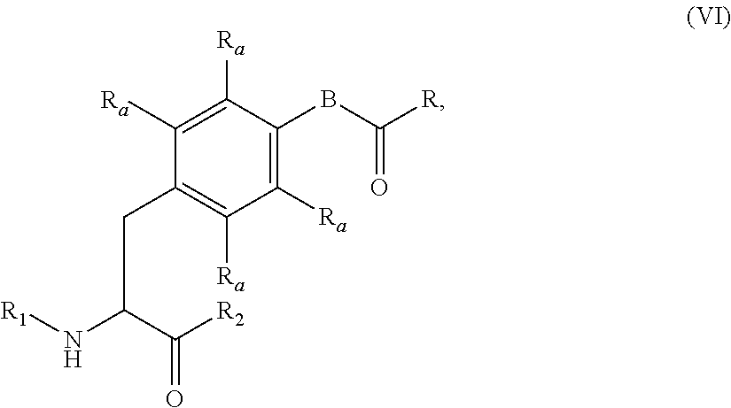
C(C(C([R2])=O)N[R1])C1=C([Ra])C([Ra])=C(BC(=O)[R])C([Ra])=C1[Ra]
